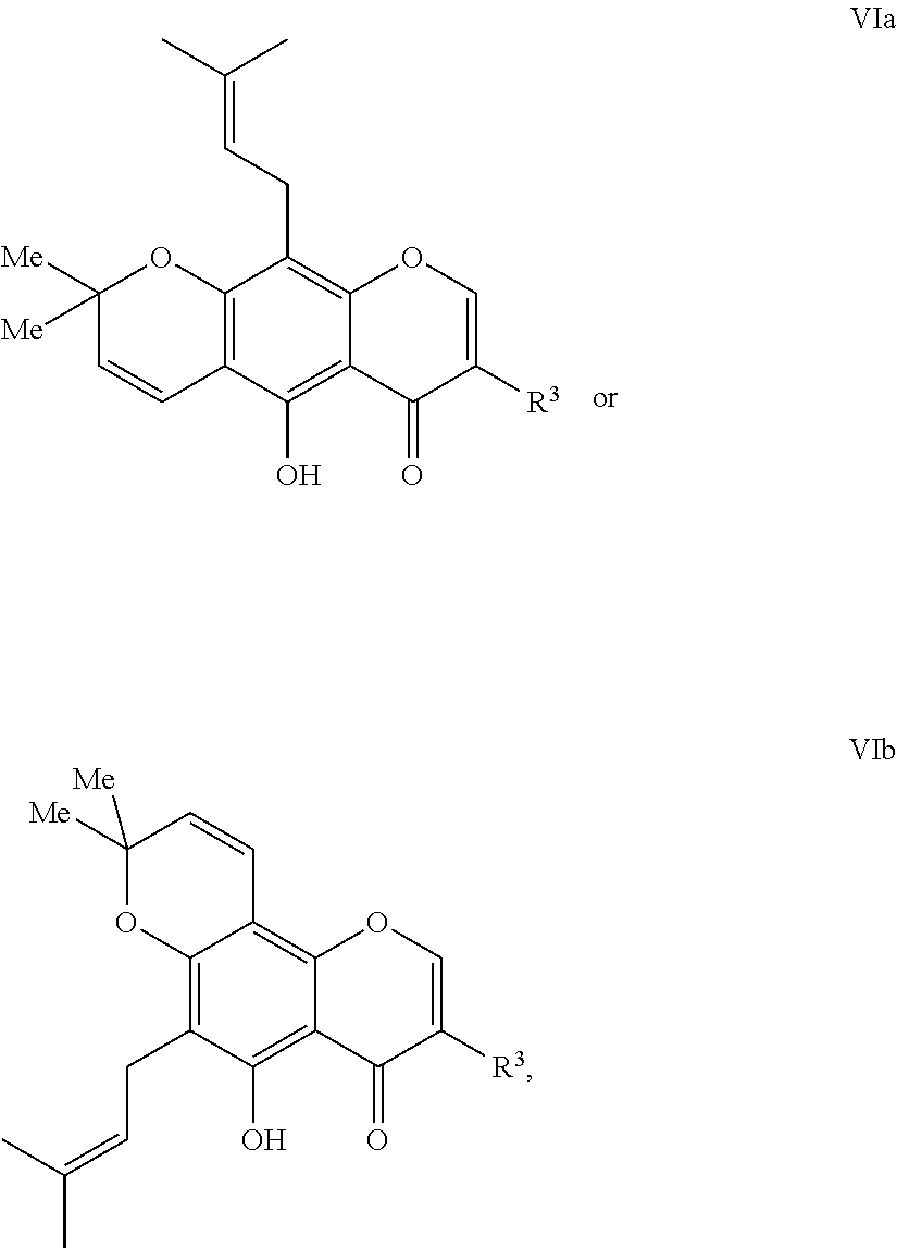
C12=C(C(O)=C3C(=C1CC=C(C)C)OC=C([R3])C3=O)C=CC([Me])([Me])O2.C12=C(CC=C(C)C)C(O)=C3C(=C1C=CC([Me])([Me])O2)OC=C([R3])C3=O
